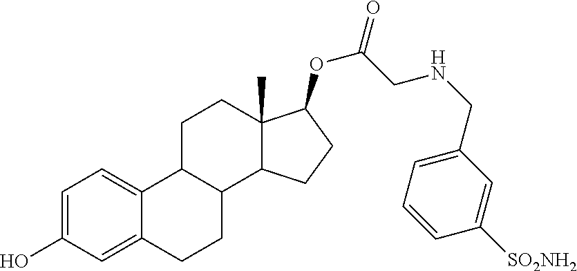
C12=CC(O)=CC=C1C1C(CC2)C2C(C)(CC1)C(OC(=O)CNCC1=CC=CC([SO2NH2])=C1)CC2
